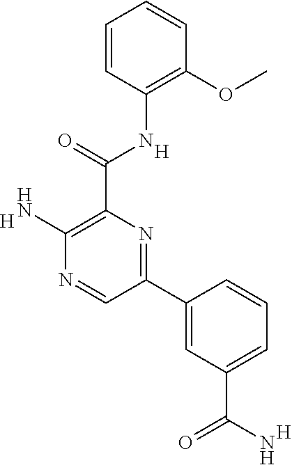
C1=CC=CC(OC)=C1NC(C1=C(N)N=CC(C2=CC(C(N)=O)=CC=C2)=N1)=O.[H].[H].[H]
